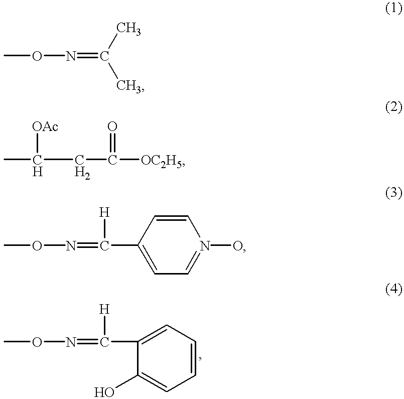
CON=C(C)C.CC(CC([OC2H5])=O)[OAc].CON=C([H])C1=CC=N(O)C=C1.CON=C([H])C1=CC=CC=C1O
